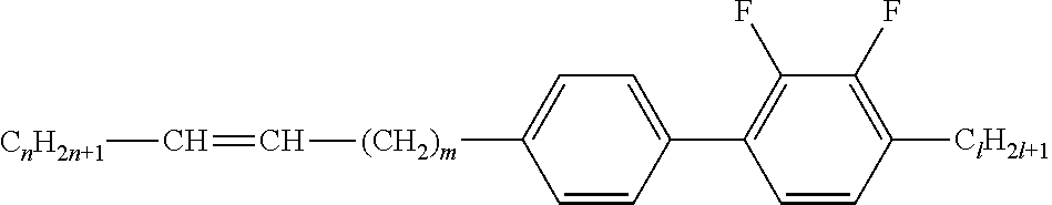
C1=C([(CH2)m]C=C[CnH2n+1])C=CC(C2=C(F)C(F)=C([ClH2l+1])C=C2)=C1
